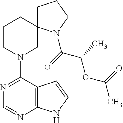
N1=C(N2CC3(CCC2)CCCN3C(=O)C(OC(C)=O)C)C2=C(N=C1)NC=C2
